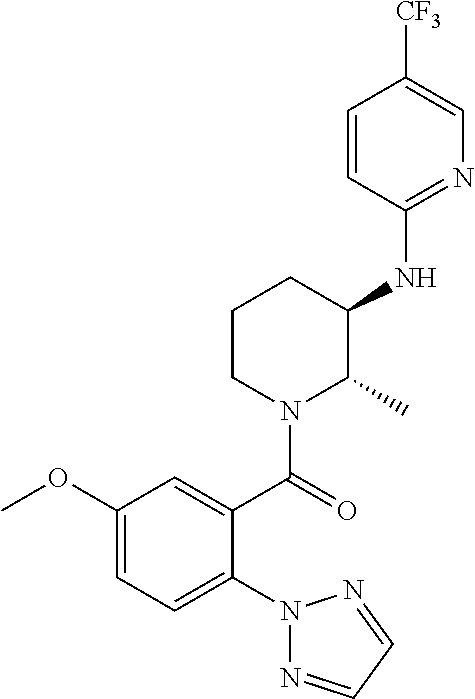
C1(OC)=CC=C(N2N=CC=N2)C(C(=O)N2C(C)C(NC3=NC=C([CF3])C=C3)CCC2)=C1
